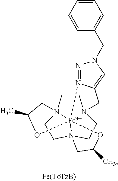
C1CN23CCN45CCN1CC1=CN(CC6=CC=CC=C6)N=N1[Fe]24([O-]C(C)C3)[O-]C(C)C5
